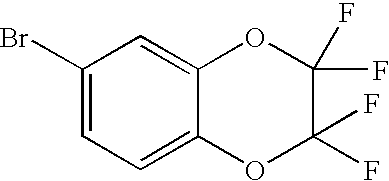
C1(Br)=CC=C2C(=C1)OC(F)(F)C(F)(F)O2
